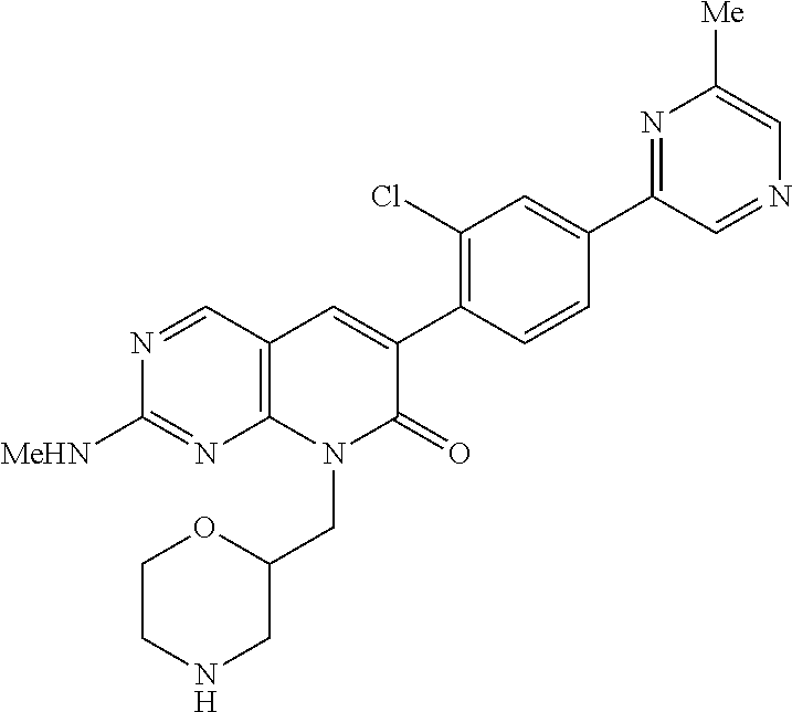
N1=CC2=C(N=C1[MeHN])N(CC1OCCNC1)C(=O)C(C1=C(Cl)C=C(C3=NC([Me])=CN=C3)C=C1)=C2
